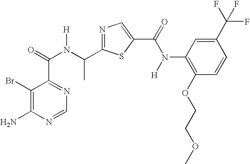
N1=C(C(N(C(=O)C2=NC=NC(N)=C2Br)[H])C)SC(C(=O)N(C2=C(OCCOC)C=CC(C(F)(F)F)=C2)[H])=C1
